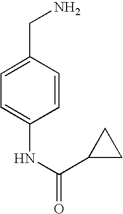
C1=C(CN)C=CC(NC(C2CC2)=O)=C1
